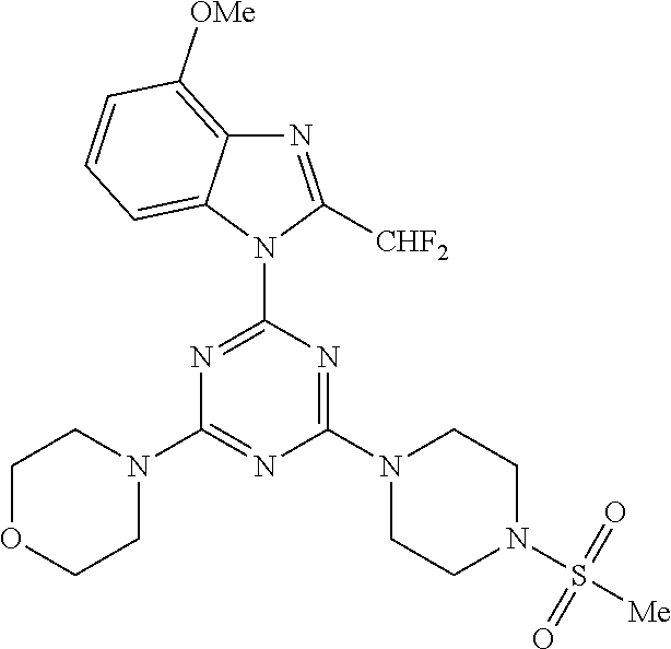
N1=C(N2C([CHF2])=NC3=C([OMe])C=CC=C23)N=C(N2CCN(S([Me])(=O)=O)CC2)N=C1N1CCOCC1
